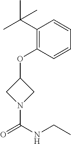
C1(C(C)(C)C)=C(OC2CN(C(=O)NCC)C2)C=CC=C1
